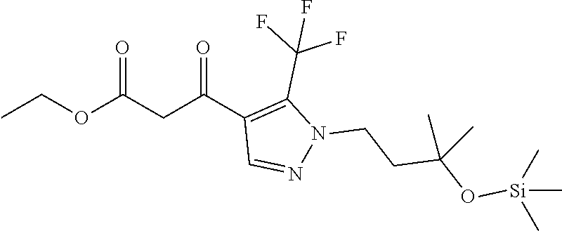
CCOC(CC(C1=C(C(F)(F)F)N(CCC(O[Si](C)(C)C)(C)C)N=C1)=O)=O
